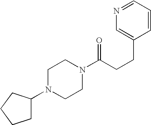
C(CCC1=CN=CC=C1)(=O)N1CCN(C2CCCC2)CC1
